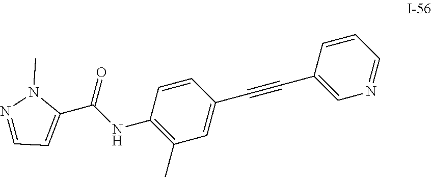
C1=C(C#CC2=CC(C)=C(NC(C3=CC=NN3C)=O)C=C2)C=CC=N1
